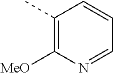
C1(C)=C([MeO])N=CC=C1
